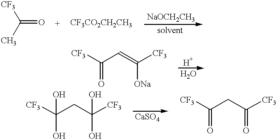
O=C([CF3])C.[CF3]C(CC([CF3])(O)O)(O)O.[CF3]C(CC([CF3])=O)=O.[CF3]C(C=C([CF3])[ONa])=O
